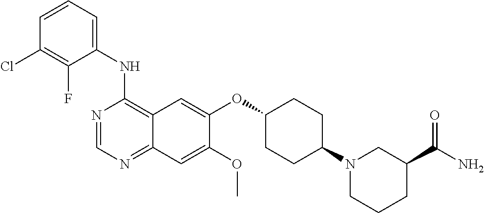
C1(NC2=C3C(=NC=N2)C=C(OC)C(OC2CCC(N4CCCC(C(N)=O)C4)CC2)=C3)=CC=CC(Cl)=C1F
